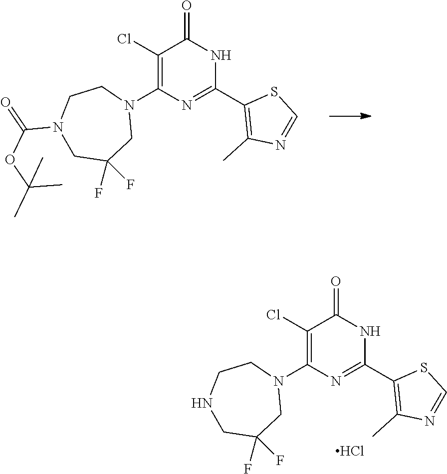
C1(Cl)=C(N2CCN(C(=O)OC(C)(C)C)CC(F)(F)C2)N=C(C2=C(C)N=CS2)NC1=O.C1(Cl)=C(N2CCNCC(F)(F)C2)N=C(C2=C(C)N=CS2)NC1=O.Cl
